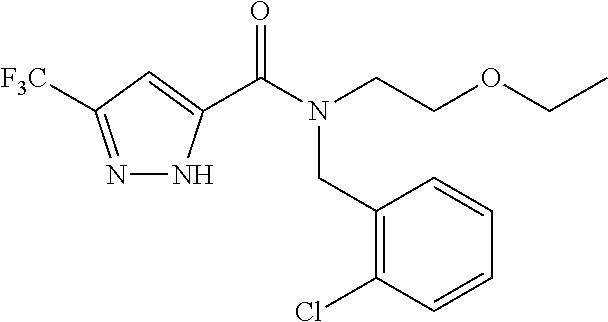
N1=C([F3C])C=C(C(N(CCOCC)CC2=C(Cl)C=CC=C2)=O)N1
